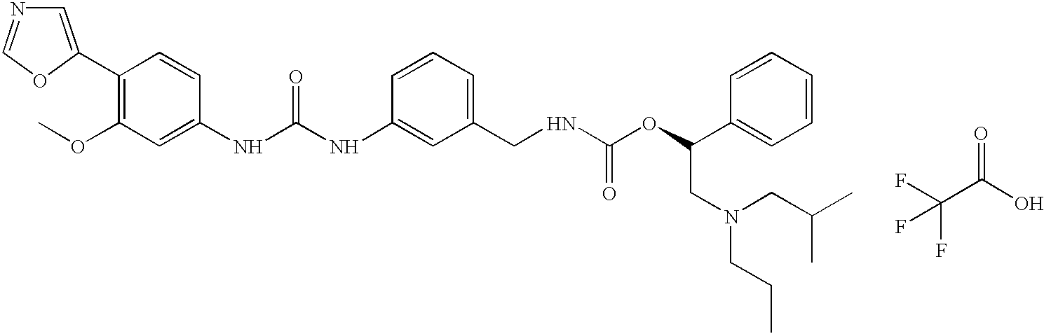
C1=C(C2=C(OC)C=C(NC(NC3=CC(CNC(OC(C4=CC=CC=C4)CN(CCC)CC(C)C)=O)=CC=C3)=O)C=C2)OC=N1.C(C(O)=O)(F)(F)F
